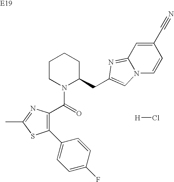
C1=C(F)C=CC(C2=C(C(=O)N3C(CC4=CN5C=CC(C#N)=CC5=N4)CCCC3)N=C(C)S2)=C1.[H]Cl
